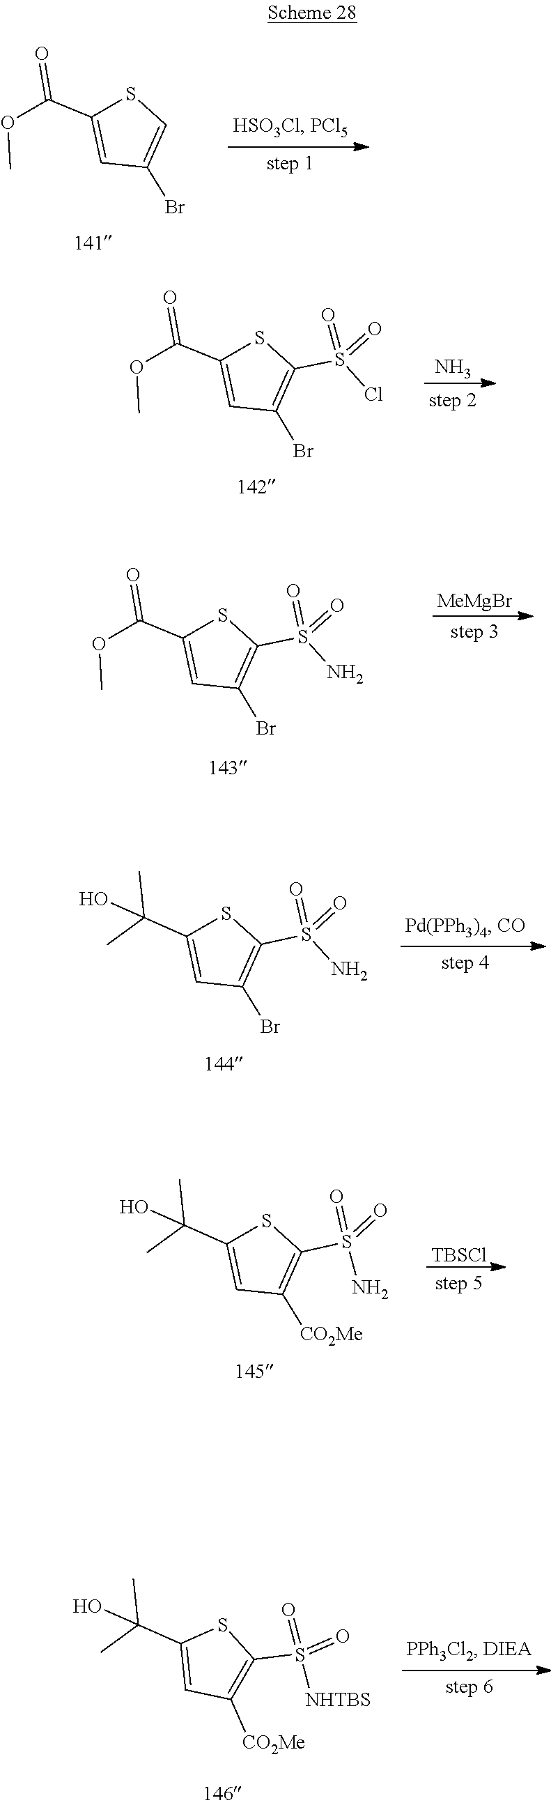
C1=C(C(OC)=O)SC=C1Br.N.C1(C(OC)=O)=CC(Br)=C(S(=O)(Cl)=O)S1.[MeMgBr].S(N)(=O)(=O)C1=C(Br)C=C(C(OC)=O)S1.O=S(=O)(N)C1=C(Br)C=C(C(C)(O)C)S1.[TBSCl].O=S(=O)(N)C1=C([CO2Me])C=C(C(C)(O)C)S1.C1=C(C(C)(O)C)SC(S(=O)([NHTBS])=O)=C1[CO2Me]
